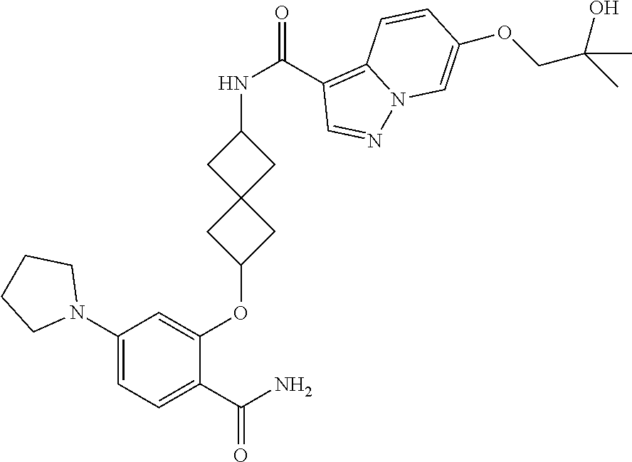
C1(N2CCCC2)=CC=C(C(N)=O)C(OC2CC3(C2)CC(NC(C2=C4N(N=C2)C=C(OCC(C)(O)C)C=C4)=O)C3)=C1
